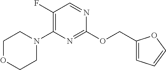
C1(F)=C(N2CCOCC2)N=C(OCC2=CC=CO2)N=C1
